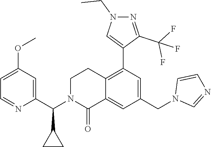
C1=C(OC)C=C(C(N2CCC3=C(C4=CN(CC)N=C4C(F)(F)F)C=C(CN4C=NC=C4)C=C3C2=O)C2CC2)N=C1
